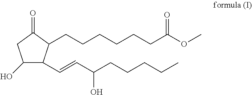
C1(O)C(C=CC(CCCCC)O)C(CCCCCCC(OC)=O)C(=O)C1
